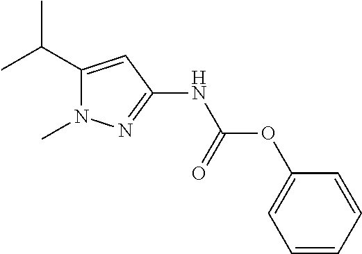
CC(C1=CC(NC(OC2=CC=CC=C2)=O)=NN1C)C
